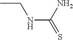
CCNC(=S)N
